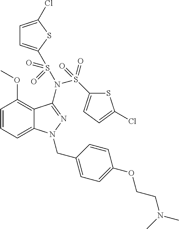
C12=C(OC)C=CC=C1N(CC1=CC=C(OCCN(C)C)C=C1)N=C2N(S(=O)(=O)C1=CC=C(Cl)S1)S(C1=CC=C(Cl)S1)(=O)=O
